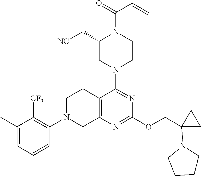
C1(C)=CC=CC(N2CC3=C(CC2)C(N2CCN(C(=O)C=C)C(C[NC])C2)=NC(OCC2(N4CCCC4)CC2)=N3)=C1[CF3]
